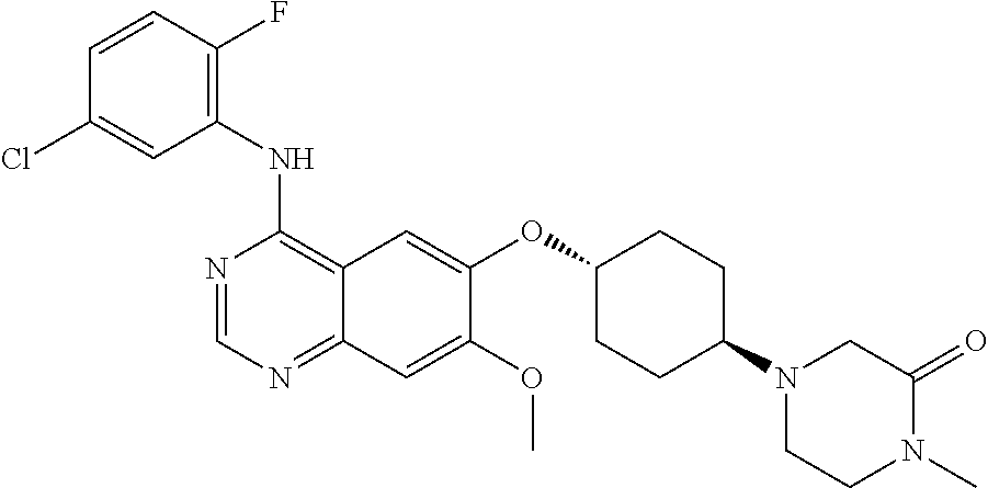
C1(NC2=C3C(=NC=N2)C=C(OC)C(OC2CCC(N4CCN(C)C(=O)C4)CC2)=C3)=C(F)C=CC(Cl)=C1
